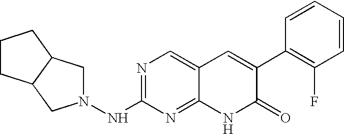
N1=C(NN2CC3C(C2)CCC3)N=C2C(=C1)C=C(C1=C(F)C=CC=C1)C(=O)N2
